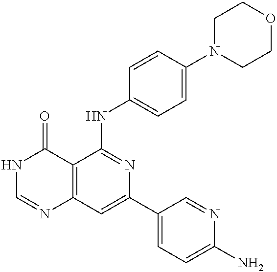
C12=C(C=C(C3=CC=C(N)N=C3)N=C1NC1=CC=C(N3CCOCC3)C=C1)N=CNC2=O
